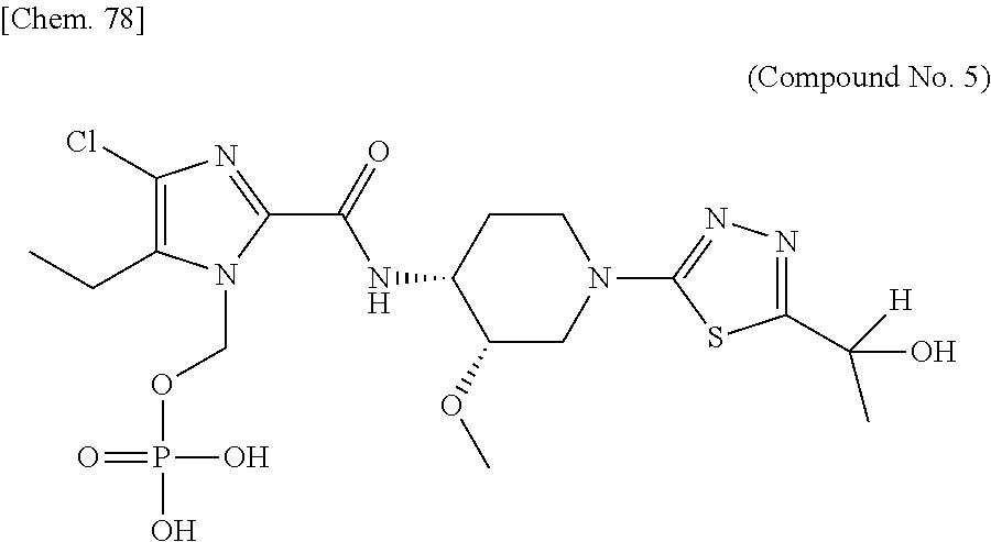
C1(Cl)=C(CC)N(COP(O)(O)=O)C(C(=O)NC2C(OC)CN(C3=NN=C(C(C)(O)[H])S3)CC2)=N1
